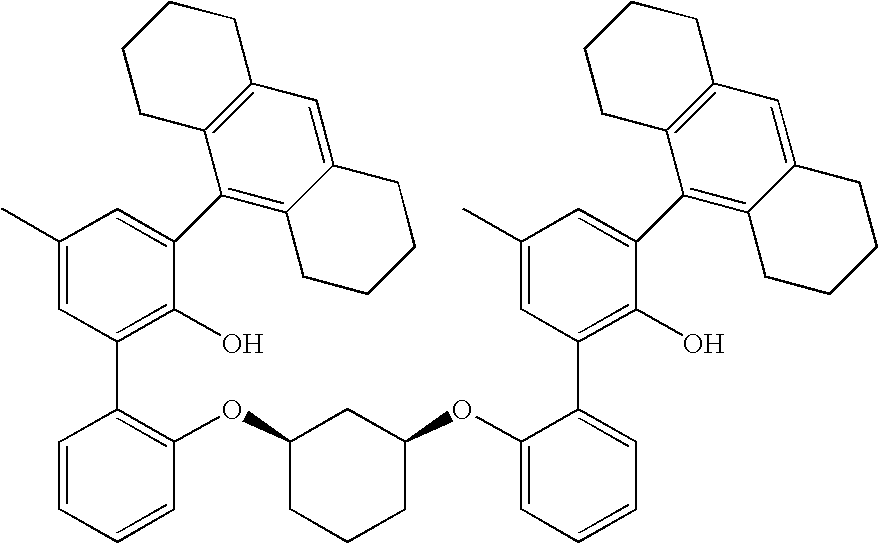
C1(C)=CC(C2=C(OC3CCCC(OC4=CC=CC=C4C4=C(O)C(C5=C6C(=CC7=C5CCCC7)CCCC6)=CC(C)=C4)C3)C=CC=C2)=C(O)C(C2=C3C(=CC4=C2CCCC4)CCCC3)=C1
